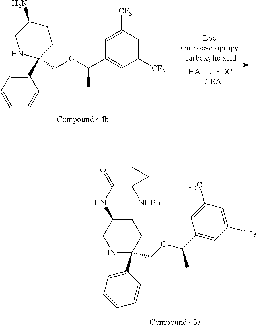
C1NC(C2=CC=CC=C2)(COC(C2=CC([CF3])=CC([F3C])=C2)C)CCC1NC(C1([NHBoc])CC1)=O.C1=CC=C(C2(COC(C3=CC([CF3])=CC([CF3])=C3)C)CCC(N)CN2)C=C1
